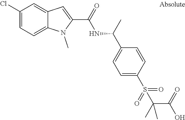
C1(Cl)=CC=C2C(=C1)C=C(C(=O)NC(C1=CC=C(S(C(C(O)=O)(C)C)(=O)=O)C=C1)C)N2C
